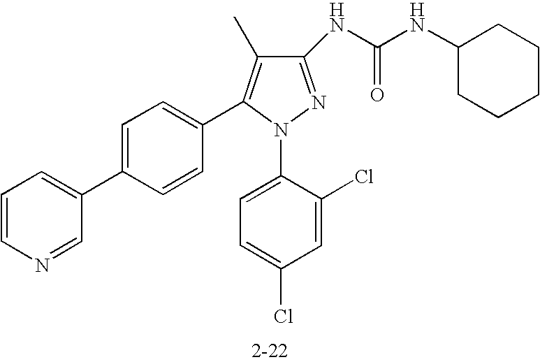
C1(NC(NC2CCCCC2)=O)=NN(C2=CC=C(Cl)C=C2Cl)C(C2=CC=C(C3=CC=CN=C3)C=C2)=C1C
